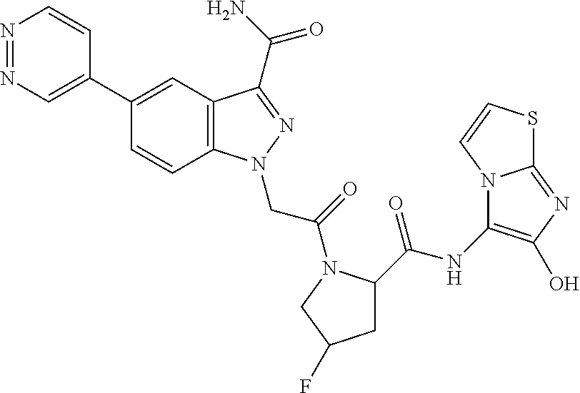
N1=NC=C(C2=CC3=C(C=C2)N(CC(=O)N2C(C(NC4=C(O)N=C5N4C=CS5)=O)CC(F)C2)N=C3C(N)=O)C=C1
